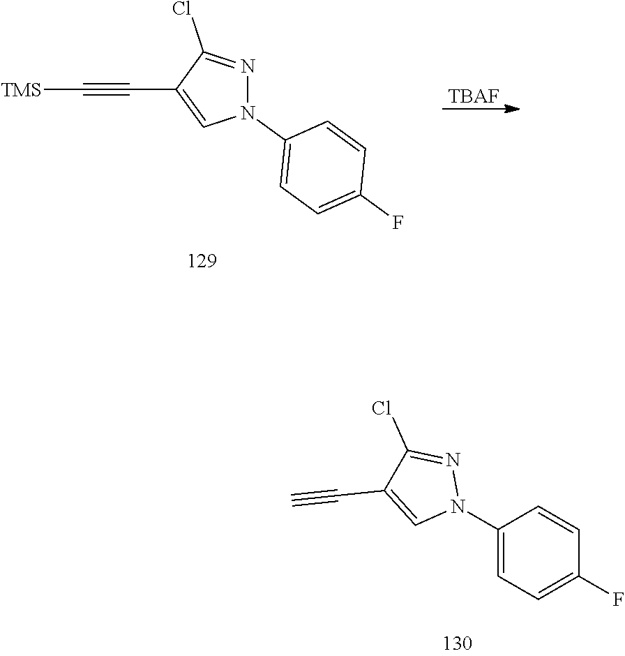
[TBAF].N1(C2=CC=C(F)C=C2)N=C(Cl)C(C#C[TMS])=C1.C1=CC(N2N=C(Cl)C(C#C)=C2)=CC=C1F
